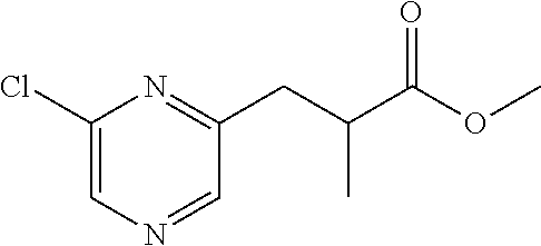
C1(Cl)=CN=CC(CC(C(OC)=O)C)=N1
